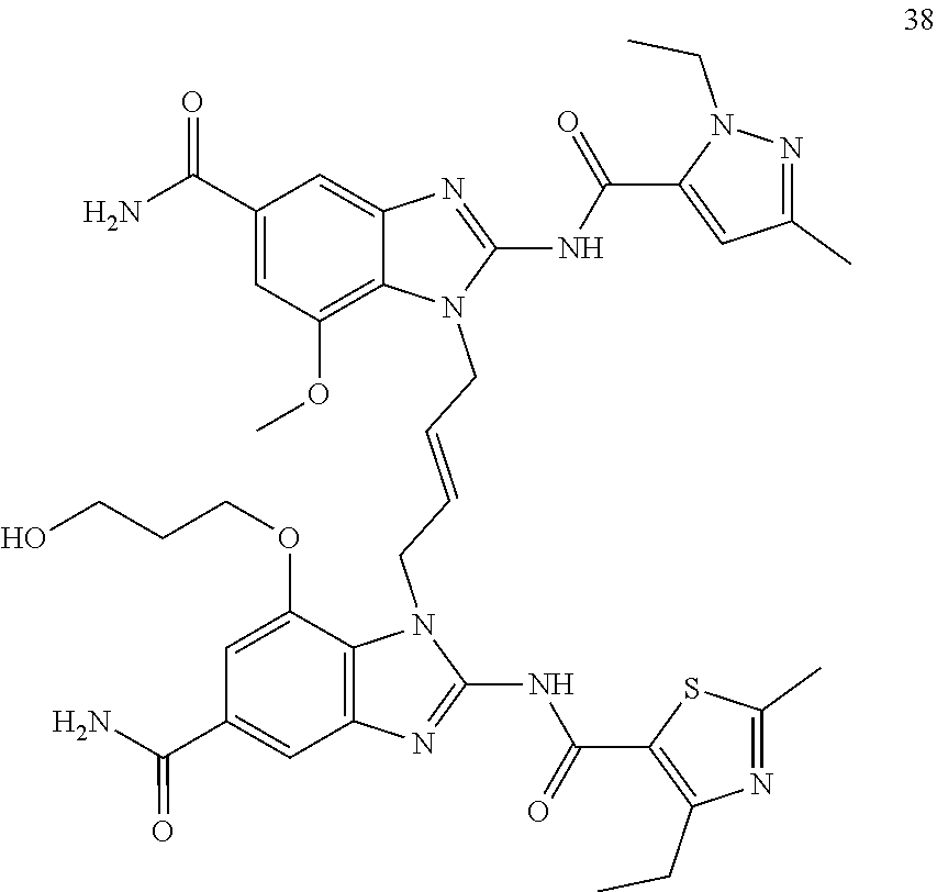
C1(NC(C2=C(CC)N=C(C)S2)=O)=NC2=C(N1CC=CCN1C(NC(=O)C3=CC(C)=NN3CC)=NC3=CC(C(N)=O)=CC(OC)=C13)C(OCCCO)=CC(C(=O)N)=C2
